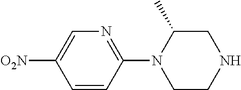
C1=CC(N2CCNCC2C)=NC=C1[O2N]
